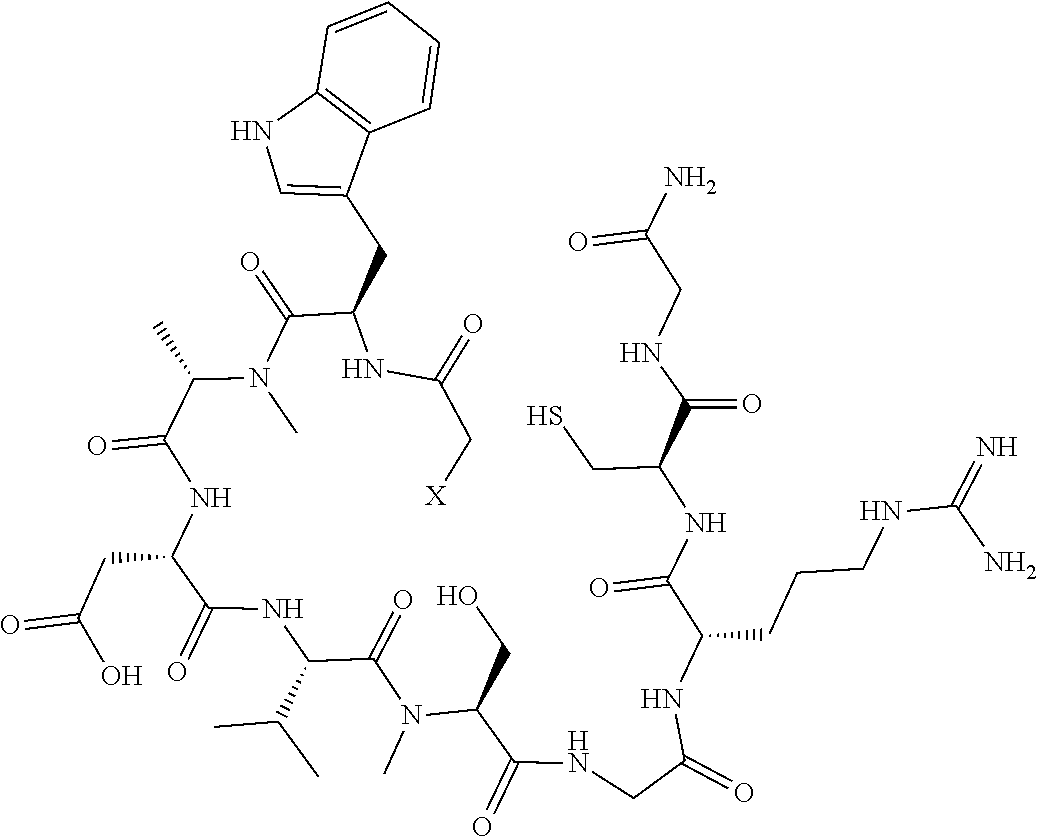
N(C(CC1=CNC2=C1C=CC=C2)C(=O)N(C(C(NC(C(NC(C(=O)N(C(C(NCC(NC(CCCNC(N)=N)C(NC(CS)C(NCC(=O)N)=O)=O)=O)=O)CO)C)C(C)C)=O)CC(O)=O)=O)C)C)C(=O)C[X]
